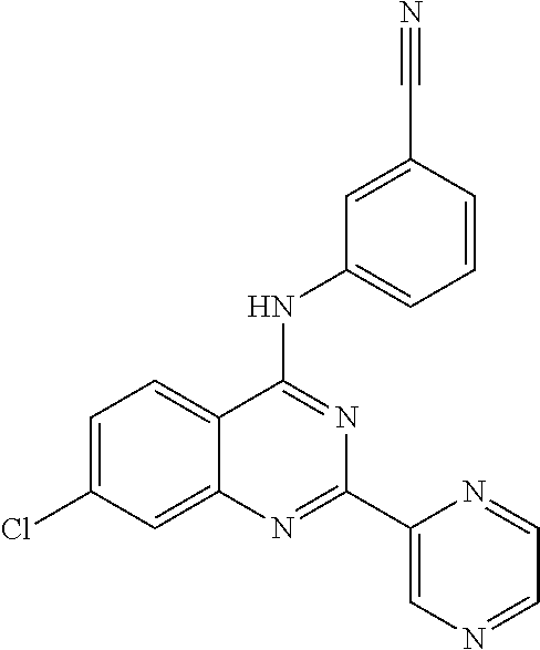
C12=CC(Cl)=CC=C1C(NC1=CC=CC(C#N)=C1)=NC(C1=CN=CC=N1)=N2
